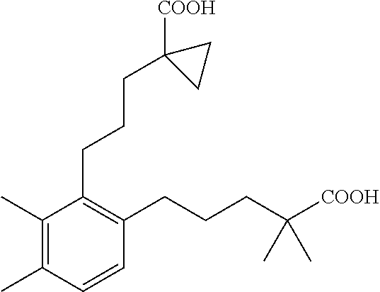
C1(C)=C(C)C=CC(CCCC([COOH])(C)C)=C1CCCC1([COOH])CC1
